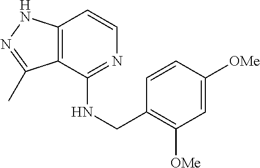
C12=C(C(NCC3=C([OMe])C=C([OMe])C=C3)=NC=C1)C(C)=NN2
